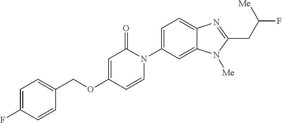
C1(COC2=CC(=O)N(C3=CC=C4C(=C3)N([Me])C(CC(F)[Me])=N4)C=C2)=CC=C(F)C=C1
